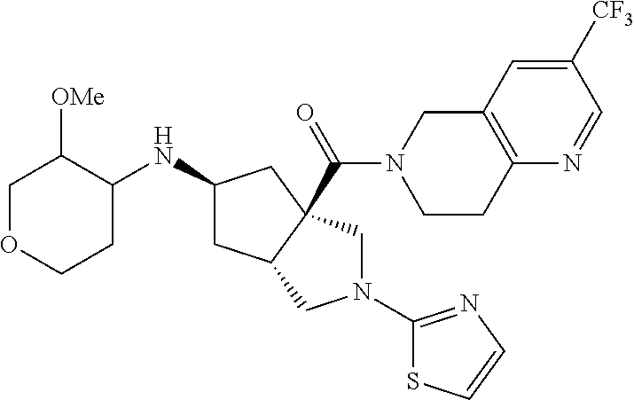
C1([CF3])=CC2=C(N=C1)CCN(C(=O)C13C(CC(NC4C([OMe])COCC4)C1)CN(C1=NC=CS1)C3)C2
